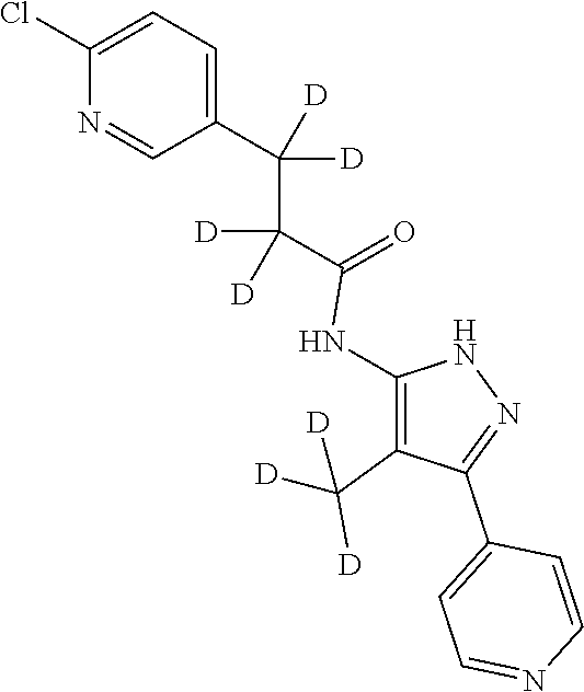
C1=C(C(C(C(=O)NC2=C(C([D])([D])[D])C(C3=CC=NC=C3)=NN2)([D])[D])([D])[D])C=NC(Cl)=C1
